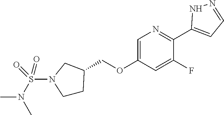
N1=C(C2=CC=NN2)C(F)=CC(OCC2CCN(S(N(C)C)(=O)=O)C2)=C1
